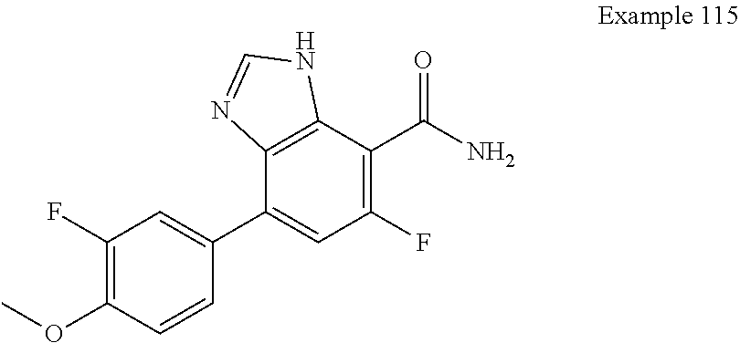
C1(F)=C(OC)C=CC(C2=CC(F)=C(C(N)=O)C3=C2N=CN3)=C1
